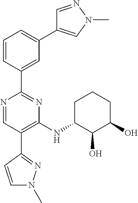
N1=CC(C2=NN(C)C=C2)=C(NC2C(O)C(O)CCC2)N=C1C1=CC(C2=CN(C)N=C2)=CC=C1
